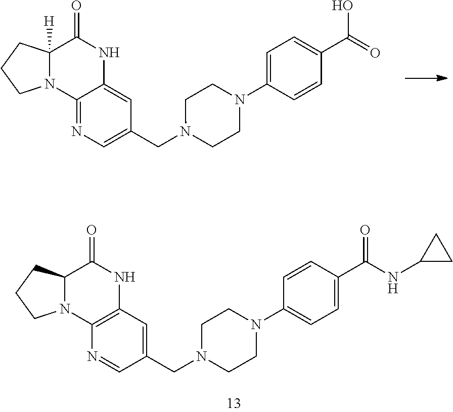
C1(CN2CCN(C3=CC=C(C(=O)O)C=C3)CC2)=CN=C2C(=C1)NC(=O)C1([H])N2CCC1.C1(CN2CCN(C3=CC=C(C(=O)NC4CC4)C=C3)CC2)=CC2=C(N=C1)N1C(C(=O)N2)CCC1
